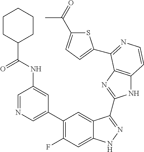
C1=C(C2=C(F)C=C3C(=C2)C(C2=NC4=C(N2)C=CN=C4C2=CC=C(C(=O)C)S2)=NN3)C=C(NC(=O)C2CCCCC2)C=N1
